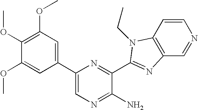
C1(C2=CC(OC)=C(OC)C(OC)=C2)=CN=C(N)C(C2=NC3=C(C=CN=C3)N2CC)=N1
